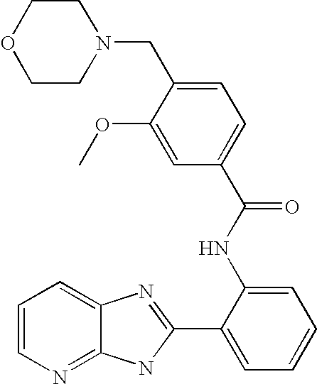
C12=NC=CC=C1N=C(C1=CC=CC=C1NC(=O)C1=CC=C(CN3CCOCC3)C(OC)=C1)N2
